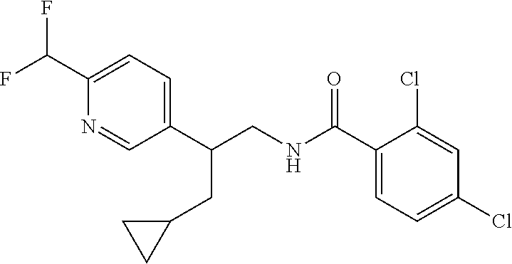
C1(C(CNC(C2=CC=C(Cl)C=C2Cl)=O)CC2CC2)=CC=C(C(F)F)N=C1
